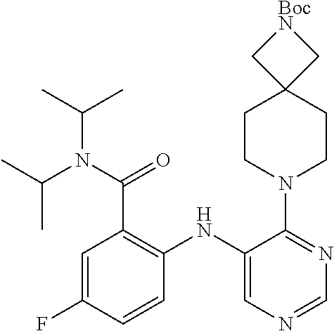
C1=NC=C(NC2=C(C(N(C(C)C)C(C)C)=O)C=C(F)C=C2)C(N2CCC3(CC2)C[BocN]C3)=N1
